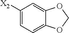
C1([X2])=CC=C2C(=C1)OCO2
